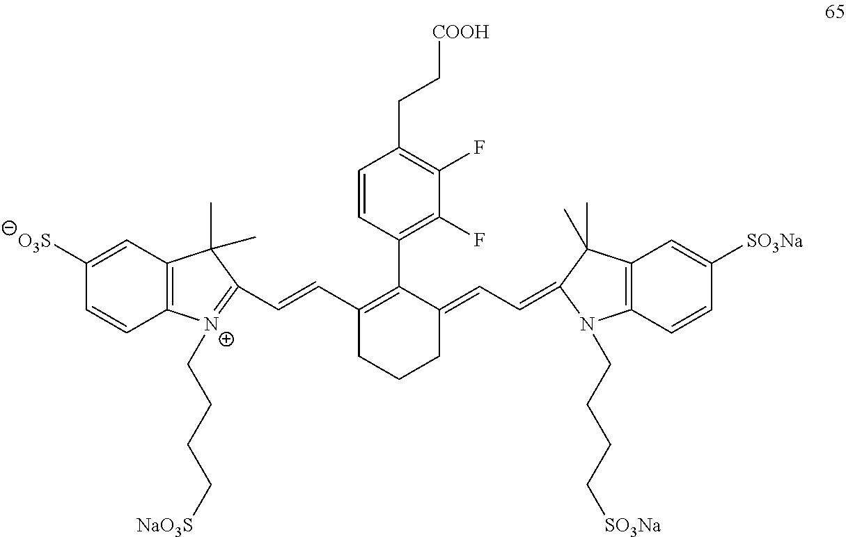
C12=C(C=C([O3S])C=C1)C(C)(C)C(C=CC1=C(C3=C(F)C(F)=C(CC[COOH])C=C3)C(=CC=C3N(CCCC[SO3Na])C4=C(C3(C)C)C=C([SO3Na])C=C4)CCC1)=[N+]2CCCC[NaO3S]
